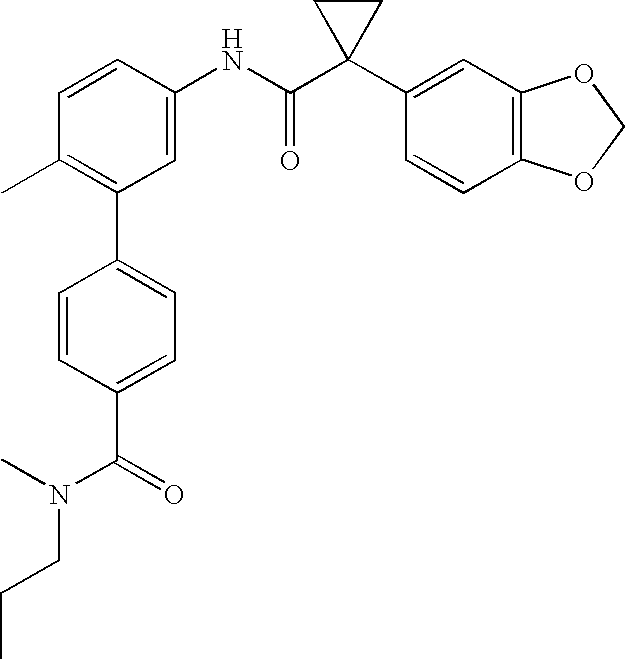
C1(NC(C2(C3=CC4=C(C=C3)OCO4)CC2)=O)=CC(C2=CC=C(C(N(CCC)C)=O)C=C2)=C(C)C=C1
